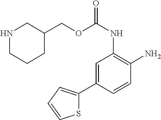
O(C(NC1=C(N)C=CC(C2=CC=CS2)=C1)=O)CC1CNCCC1
